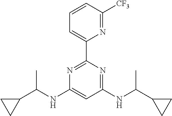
N1=C(C2=CC=CC([CF3])=N2)N=C(NC(C2CC2)C)C=C1NC(C1CC1)C
